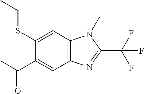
C12=C(C=C(SCC)C(C(C)=O)=C1)N(C)C(C(F)(F)F)=N2
